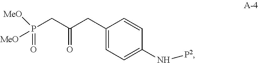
C1(CC(=O)CP(=O)([MeO])[MeO])=CC=C(N[P2])C=C1
